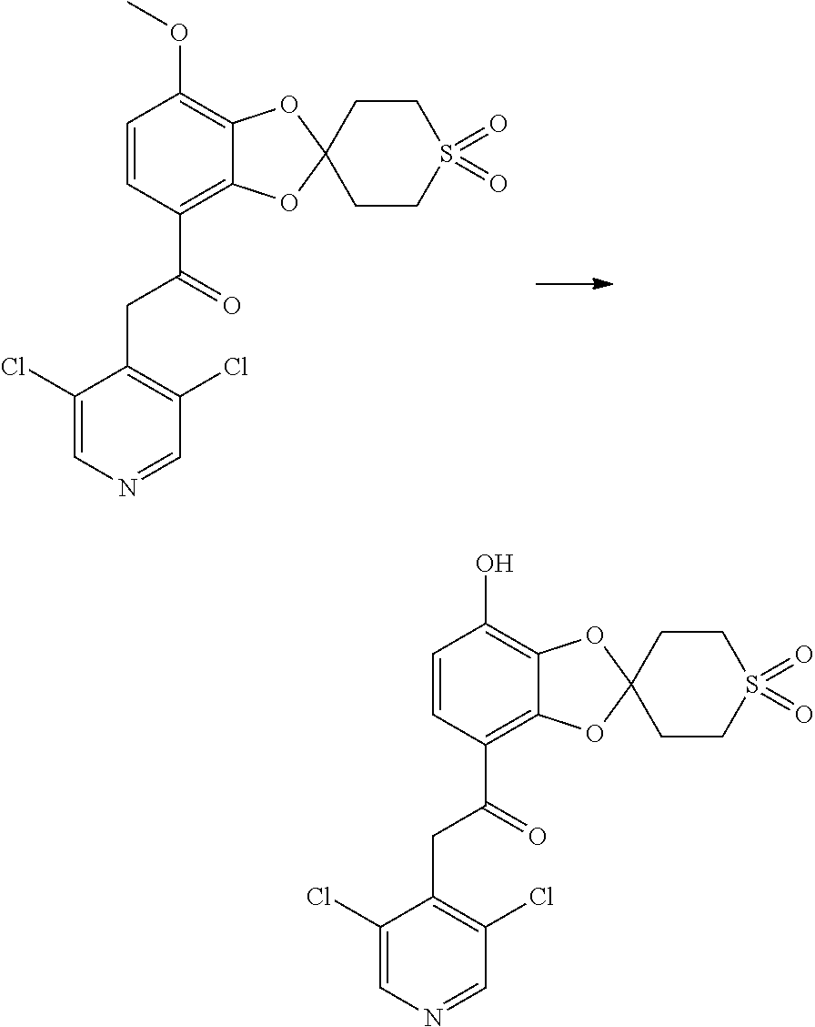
C1(Cl)=CN=CC(Cl)=C1CC(C1=C2C(=C(OC)C=C1)OC1(O2)CCS(=O)(=O)CC1)=O.C1(Cl)=CN=CC(Cl)=C1CC(C1=C2C(=C(O)C=C1)OC1(O2)CCS(=O)(=O)CC1)=O
